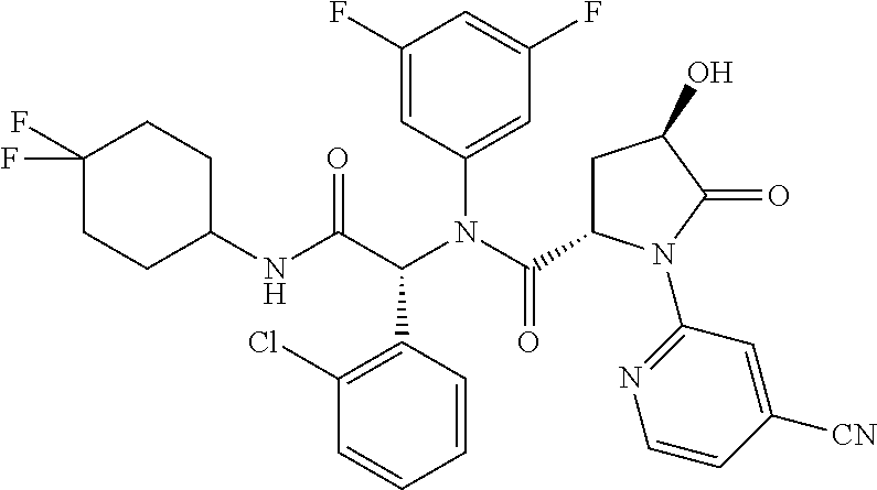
C1(Cl)=C(C(C(NC2CCC(F)(F)CC2)=O)N(C(C2CC(O)C(=O)N2C2=NC=CC([CN])=C2)=O)C2=CC(F)=CC(F)=C2)C=CC=C1
